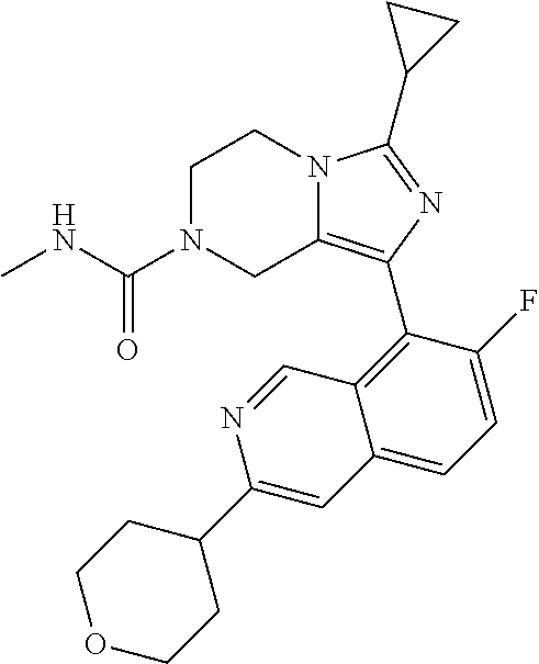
C1N(C(NC)=O)CC2=C(C3=C4C(=CC=C3F)C=C(C3CCOCC3)N=C4)N=C(C3CC3)N2C1
